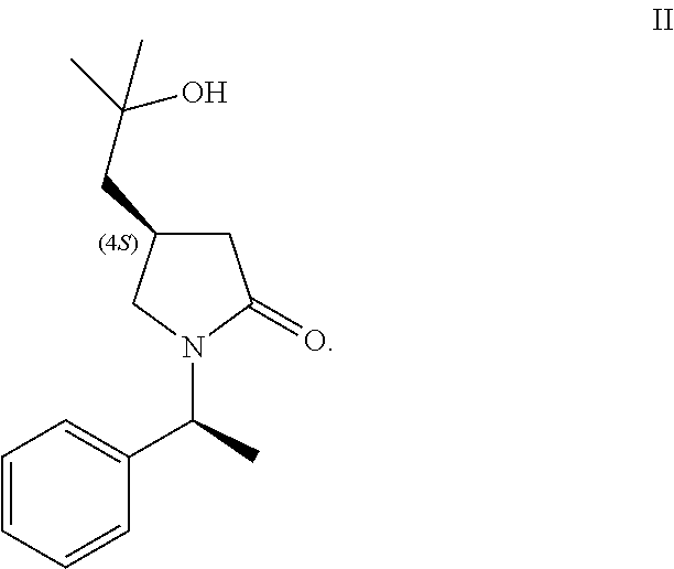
C1C(CC(C)(O)C)CN(C(C)C2=CC=CC=C2)C1=O
